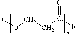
[a]OCCC(b)=O
